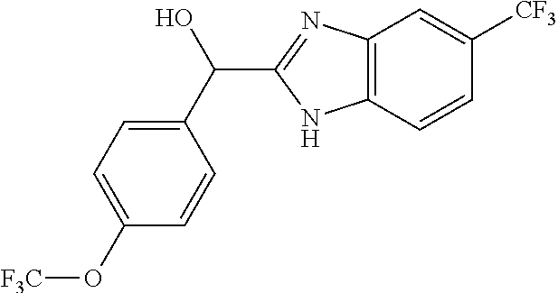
C12=C(C=CC([CF3])=C1)NC(C(C1=CC=C(O[F3C])C=C1)O)=N2
